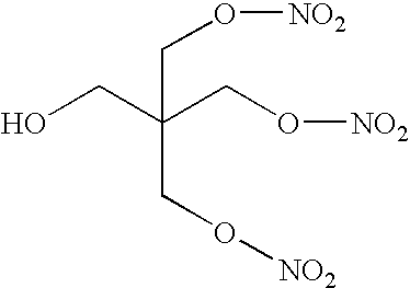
OCC(CO[NO2])(CO[NO2])CO[NO2]
